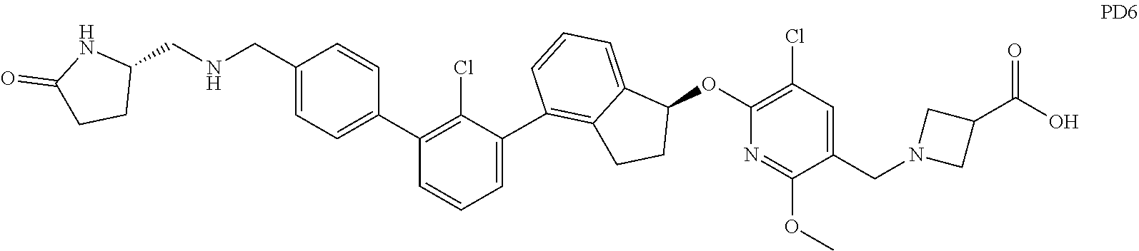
C1(CNCC2=CC=C(C3=C(Cl)C(C4=C5C(=CC=C4)C(OC4=C(Cl)C=C(CN6CC(C(O)=O)C6)C(OC)=N4)CC5)=CC=C3)C=C2)NC(=O)CC1
